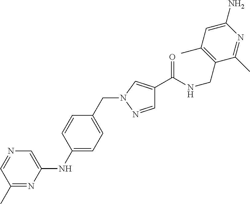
C1(C)=NC(NC2=CC=C(CN3N=CC(C(NCC4=C(C)C=C(N)N=C4C)=O)=C3)C=C2)=CN=C1
